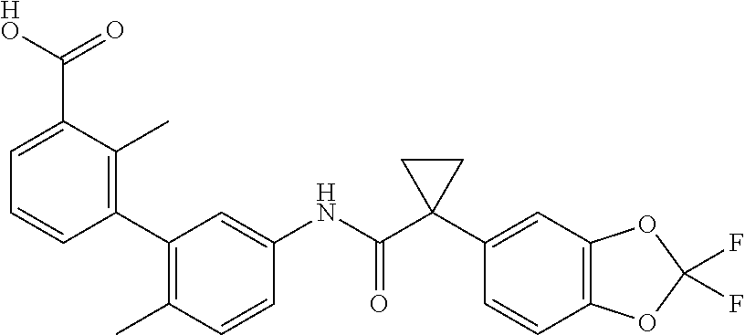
C1=CC(C)=C(C2=C(C)C(C([HO])=O)=CC=C2)C=C1NC(C1(C2=CC3=C(C=C2)OC(F)(F)O3)CC1)=O
